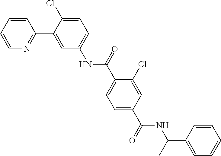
N1=C(C2=CC(NC(=O)C3=CC=C(C(=O)NC(C)C4=CC=CC=C4)C=C3Cl)=CC=C2Cl)C=CC=C1
